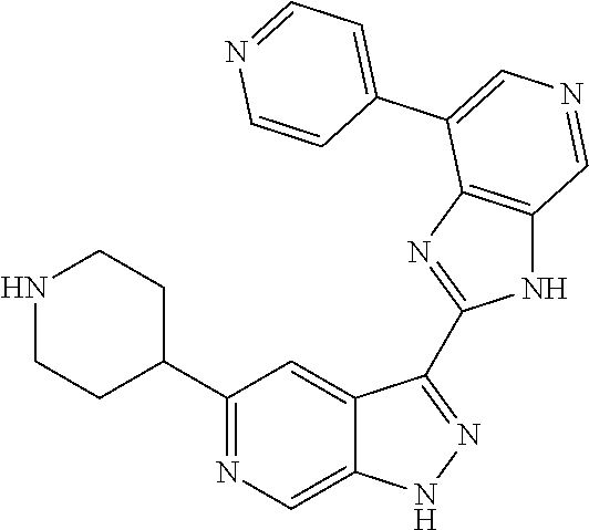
C1(C2CCNCC2)=NC=C2C(=C1)C(C1=NC3=C(N1)C=NC=C3C1=CC=NC=C1)=NN2
